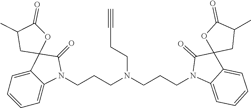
C12=CC=CC=C1N(CCCN(CCCN1C3=CC=CC=C3C3(C1=O)CC(C)C(=O)O3)CCC#C)C(=O)C21OC(=O)C(C)C1
